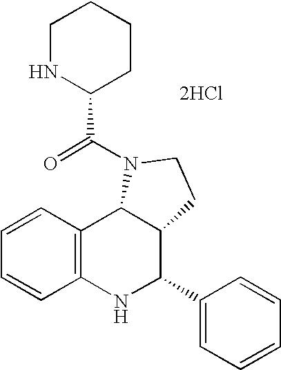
C1=CC2=C(C=C1)NC(C1=CC=CC=C1)C1C2N(C(=O)C2CCCCN2)CC1.[2HCl]
